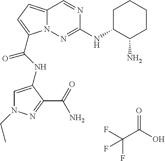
N1(CC)C=C(NC(=O)C2=CC=C3N2N=C(NC2C(N)CCCC2)N=C3)C(C(N)=O)=N1.O=C(O)C(F)(F)F
